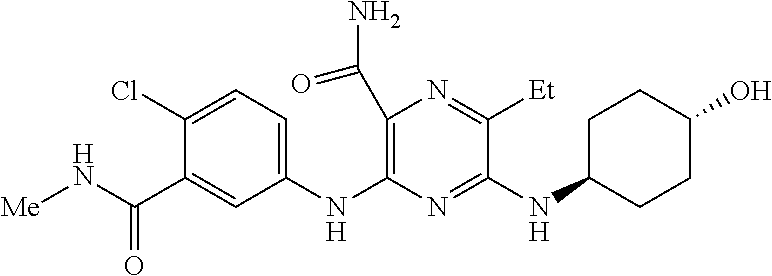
N(C1=NC(NC2=CC=C(Cl)C(C(N[Me])=O)=C2)=C(C(N)=O)N=C1[Et])C1CCC(O)CC1
